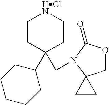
C1CC(C2CCCCC2)(CN2C(=O)OCC23CC3)CC[HClN]1
